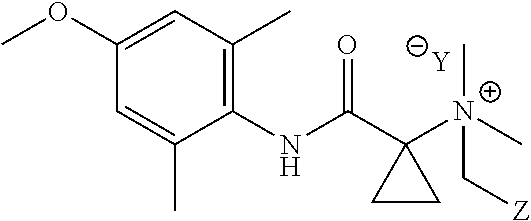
[Y].C1=C(C)C(NC(C2([N+](C[Z])(C)C)CC2)=O)=C(C)C=C1OC
